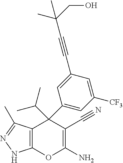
C12=C(C(C)=NN1)C(C1=CC([CF3])=CC(C#CC(C)(CO)C)=C1)(C(C)C)C(C#N)=C(N)O2
